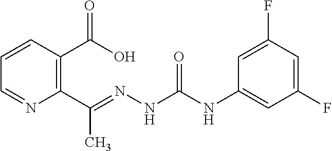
C1(C(=NNC(NC2=CC(F)=CC(F)=C2)=O)C)=C(C(O)=O)C=CC=N1
